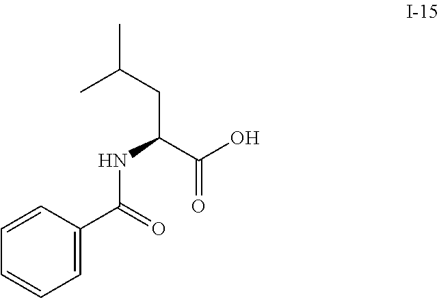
C1=CC(C(NC(CC(C)C)C(O)=O)=O)=CC=C1
